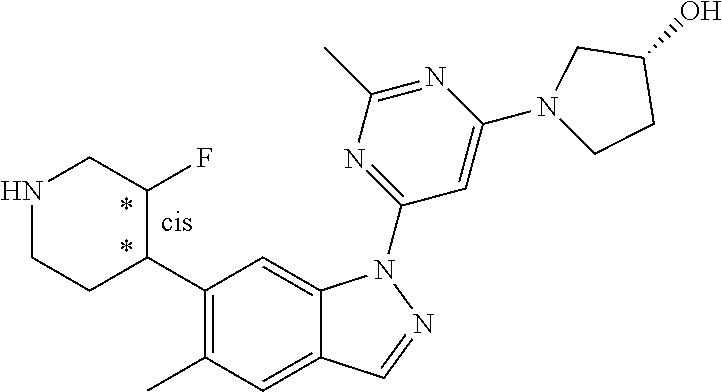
C1(C2C(F)CNCC2)=C(C)C=C2C(=C1)N(C1=NC(C)=NC(N3CC(O)CC3)=C1)N=C2
